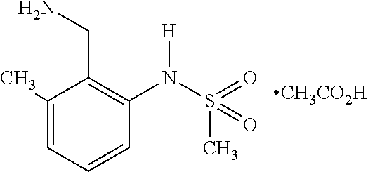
C1(C)=CC=CC(N(S(=O)(C)=O)[H])=C1CN.[CH3CO2H]
